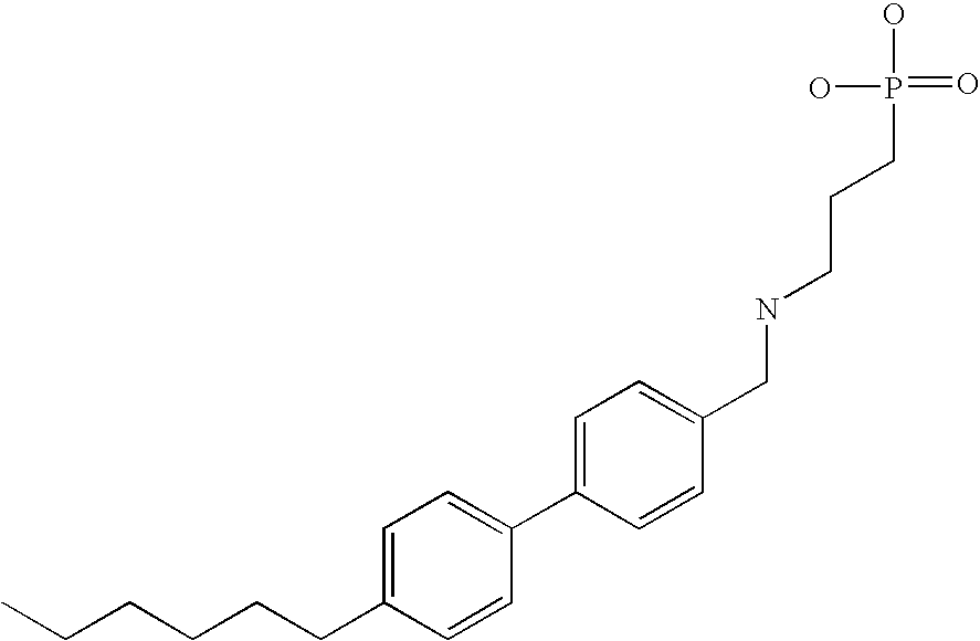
C1(C2=CC=C(CCCCCC)C=C2)=CC=C(CNCCCP(=O)(O)O)C=C1
